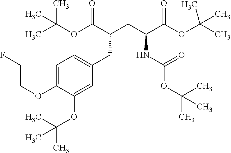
C(C(OC(C)(C)C)=O)(NC(OC(C)(C)C)=O)CC(CC1=CC=C(OCCF)C(OC(C)(C)C)=C1)C(OC(C)(C)C)=O
